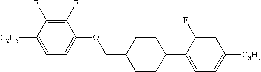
C1(F)=C(F)C([C2H5])=CC=C1OCC1CCC(C2=CC=C([C3H7])C=C2F)CC1
